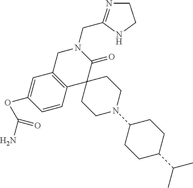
C1C2=C(C3(C(=O)N1CC1=NCCN1)CCN(C1CCC(C(C)C)CC1)CC3)C=CC(OC(=O)N)=C2
